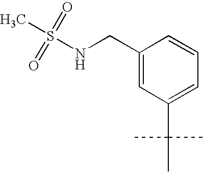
C1(CNS(C)(=O)=O)=CC(C(C)(C)C)=CC=C1
